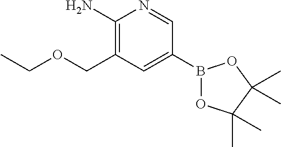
C1(N)=C(COCC)C=C(B2OC(C)(C)C(C)(C)O2)C=N1
